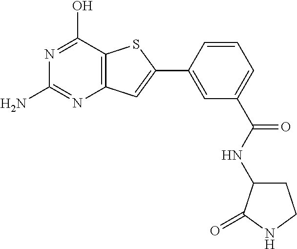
C1(N)=NC2=C(C(O)=N1)SC(C1=CC(C(NC3CCNC3=O)=O)=CC=C1)=C2
